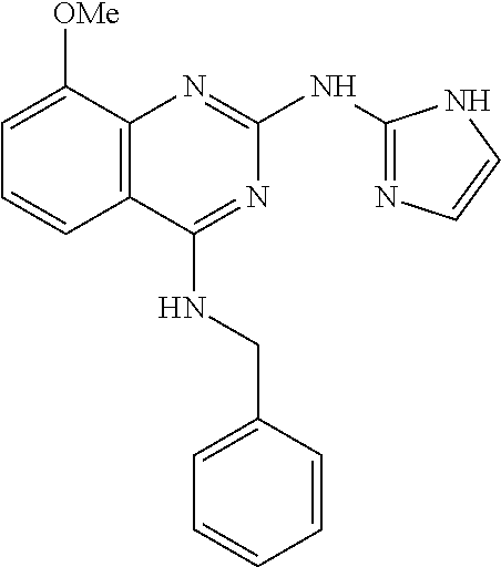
C12=C(C([OMe])=CC=C1)N=C(NC1=NC=CN1)N=C2NCC1=CC=CC=C1
